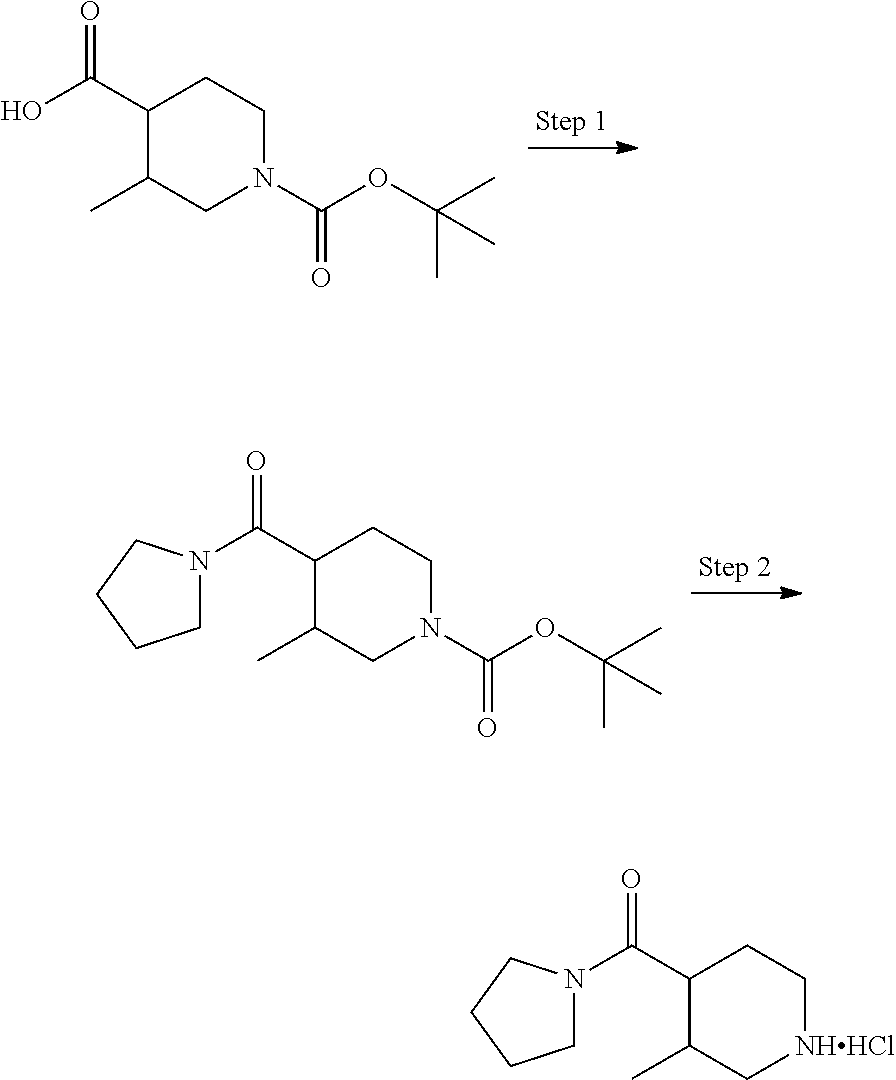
C1(C(O)=O)C(C)CN(C(OC(C)(C)C)=O)CC1.C1(C(N2CCCC2)=O)C(C)CN(C(OC(C)(C)C)=O)CC1.C1(C(N2CCCC2)=O)C(C)C[NHHCl]CC1
